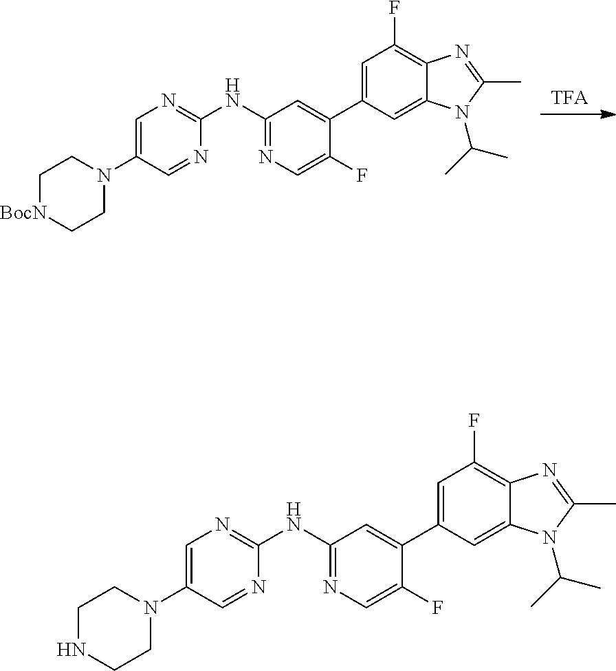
N(C1=NC=C(F)C(C2=CC(F)=C3C(=C2)N(C(C)C)C(C)=N3)=C1)C1=NC=C(N2CC[BocN]CC2)C=N1.N(C1=NC=C(F)C(C2=CC(F)=C3C(=C2)N(C(C)C)C(C)=N3)=C1)C1=NC=C(N2CCNCC2)C=N1
